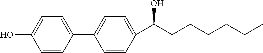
C1=CC(C2=CC=C(C(CCCCCC)O)C=C2)=CC=C1O
